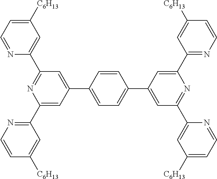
N1=CC=C([C6H13])C=C1C1=NC(C2=NC=CC([C6H13])=C2)=CC(C2=CC=C(C3=CC(C4=CC([C6H13])=CC=N4)=NC(C4=NC=CC([C6H13])=C4)=C3)C=C2)=C1
